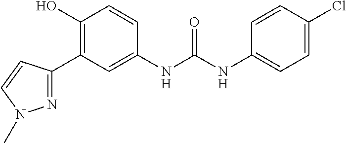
C1(O)=C(C2=NN(C)C=C2)C=C(NC(=O)NC2=CC=C(Cl)C=C2)C=C1
